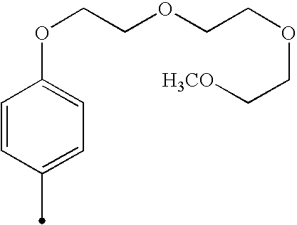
C1=CC(C)=CC=C1OCCOCCOCC[H3CO]
